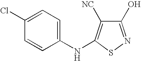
C1(O)=NSC(NC2=CC=C(Cl)C=C2)=C1[NC]
